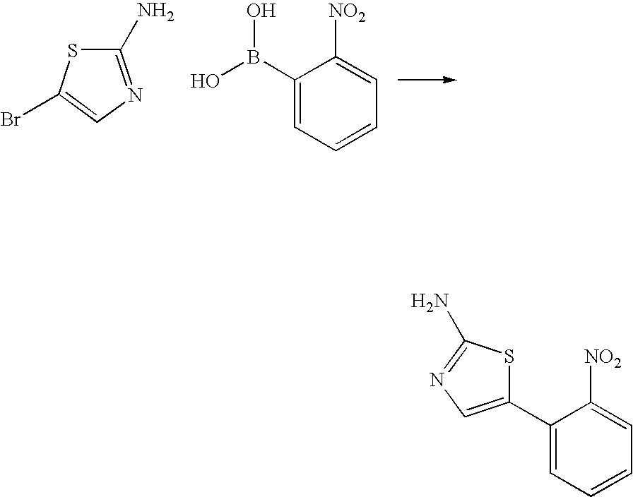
S1C(N)=NC=C1Br.C1(B(O)O)=CC=CC=C1[NO2].C1(C2=CN=C(N)S2)=CC=CC=C1[NO2]
